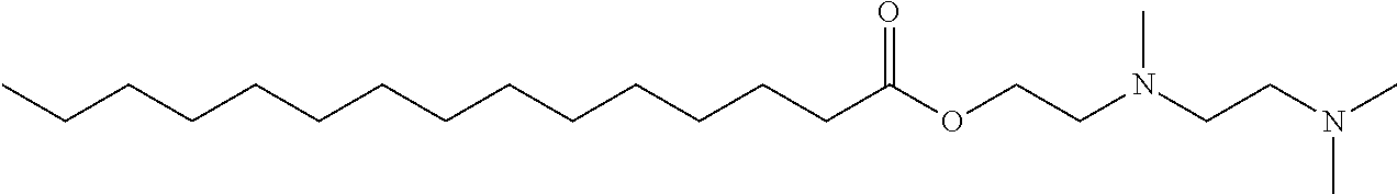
C(CCCCCC(OCCN(CCN(C)C)C)=O)CCCCCCCC
